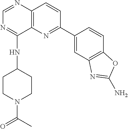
C1=C(C2=NC3=C(N=CN=C3NC3CCN(C(C)=O)CC3)C=C2)C=CC2=C1N=C(N)O2
